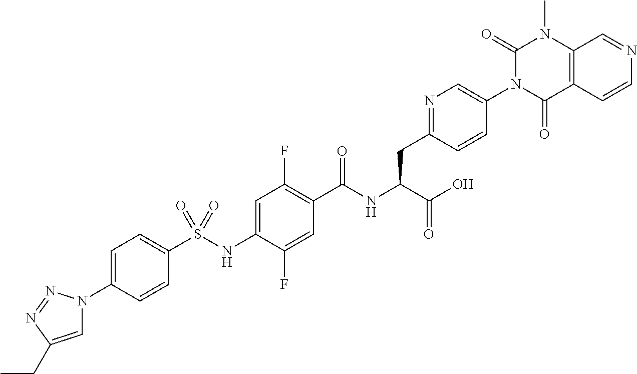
C1=C(N2C=C(CC)N=N2)C=CC(S(=O)(=O)NC2=CC(F)=C(C(=O)NC(C(O)=O)CC3=NC=C(N4C(=O)C5=C(N(C)C4=O)C=NC=C5)C=C3)C=C2F)=C1
